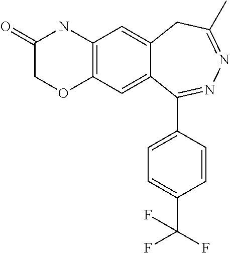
C12=C(C=C3C(=C1)CC(C)=NN=C3C1=CC=C(C(F)(F)F)C=C1)OCC(=O)N2
